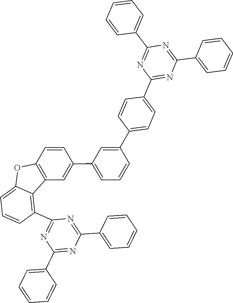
C1(C2=CC=C(C3=NC(C4=CC=CC=C4)=NC(C4=CC=CC=C4)=N3)C=C2)=CC(C2=CC3=C(C=C2)OC2=CC=CC(C4=NC(C5=CC=CC=C5)=NC(C5=CC=CC=C5)=N4)=C32)=CC=C1
